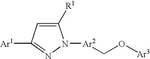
C1([R1])=CC([Ar1])=NN1[Ar2]CO[Ar3]
